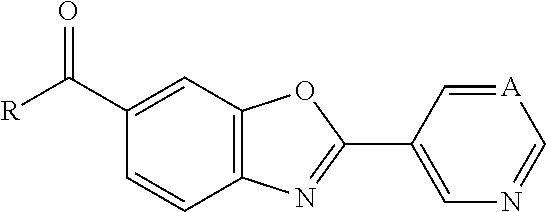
C12=C(C=C(C([R])=O)C=C1)OC(C1=CN=C[A]=C1)=N2
